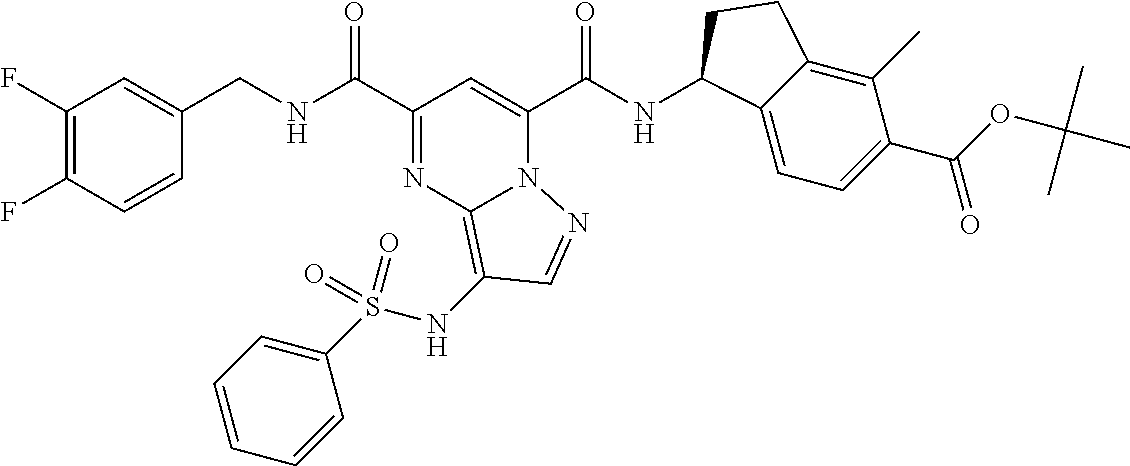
C1(F)=C(F)C=CC(CNC(C2=NC3=C(NS(C4=CC=CC=C4)(=O)=O)C=NN3C(C(NC3C4=CC=C(C(=O)OC(C)(C)C)C(C)=C4CC3)=O)=C2)=O)=C1
